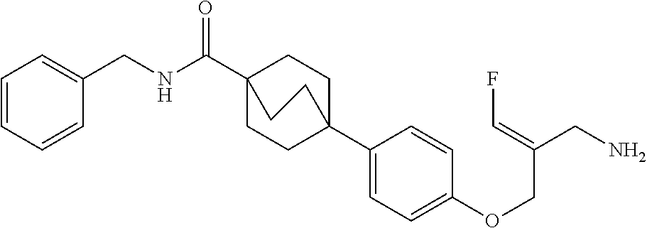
C1(C23CCC(C(NCC4=CC=CC=C4)=O)(CC2)CC3)=CC=C(OCC(CN)=CF)C=C1
